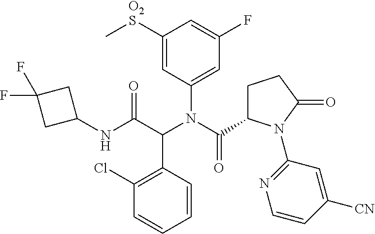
C1=CC(C(C(NC2CC(F)(F)C2)=O)N(C(=O)C2CCC(=O)N2C2=NC=CC([CN])=C2)C2=CC(F)=CC([O2S]C)=C2)=C(Cl)C=C1
